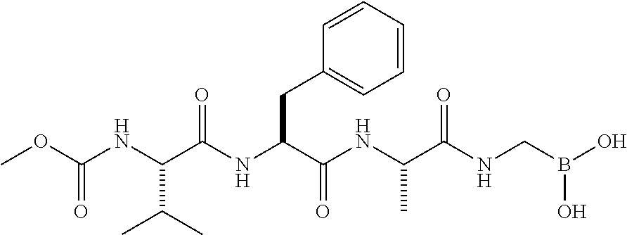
C(NC(C(NC(C(NC(C(NCB(O)O)=O)C)=O)CC1=CC=CC=C1)=O)C(C)C)(=O)OC
